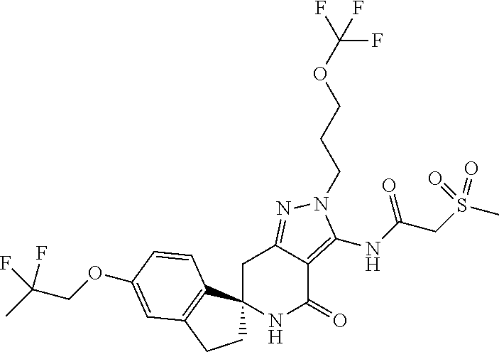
C1C2=NN(CCCOC(F)(F)F)C(NC(CS(C)(=O)=O)=O)=C2C(=O)NC12CCC1=C2C=CC(OCC(C)(F)F)=C1
